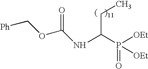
N(C(CC)P(=O)([OEt])[OEt])C(OC[Ph])=O
